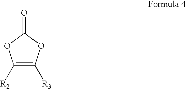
C1([R2])=C([R3])OC(=O)O1
